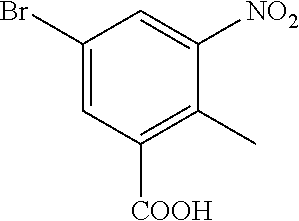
C1(Br)=CC([COOH])=C(C)C([NO2])=C1
